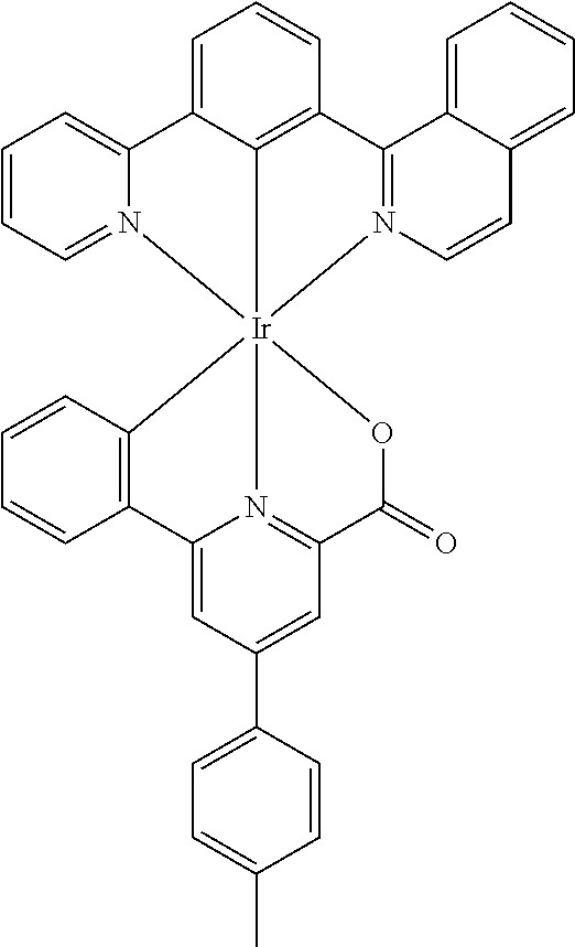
C1=C2C3=C(C=C1)C1=N(C=CC4=CC=CC=C14)[Ir]314(N3=CC=CC=C23)N2=C(C=C(C3=CC=C(C)C=C3)C=C2C2=C1C=CC=C2)C(=O)O4
